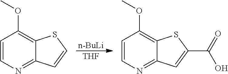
C1=CN=C2C(=C1OC)SC(C(=O)O)=C2.[n-BuLi].[THF].C1=CN=C2C(=C1OC)SC=C2
